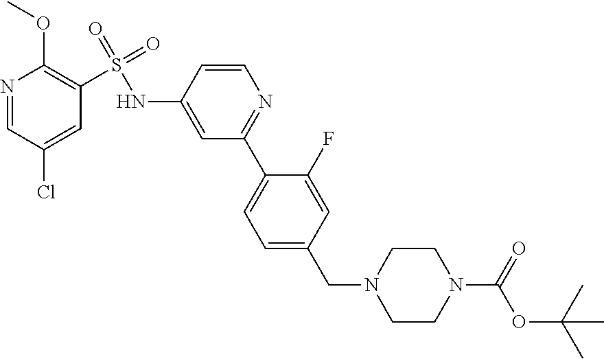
N1=CC(Cl)=CC(S(=O)(=O)NC2=CC(C3=CC=C(CN4CCN(C(=O)OC(C)(C)C)CC4)C=C3F)=NC=C2)=C1OC
